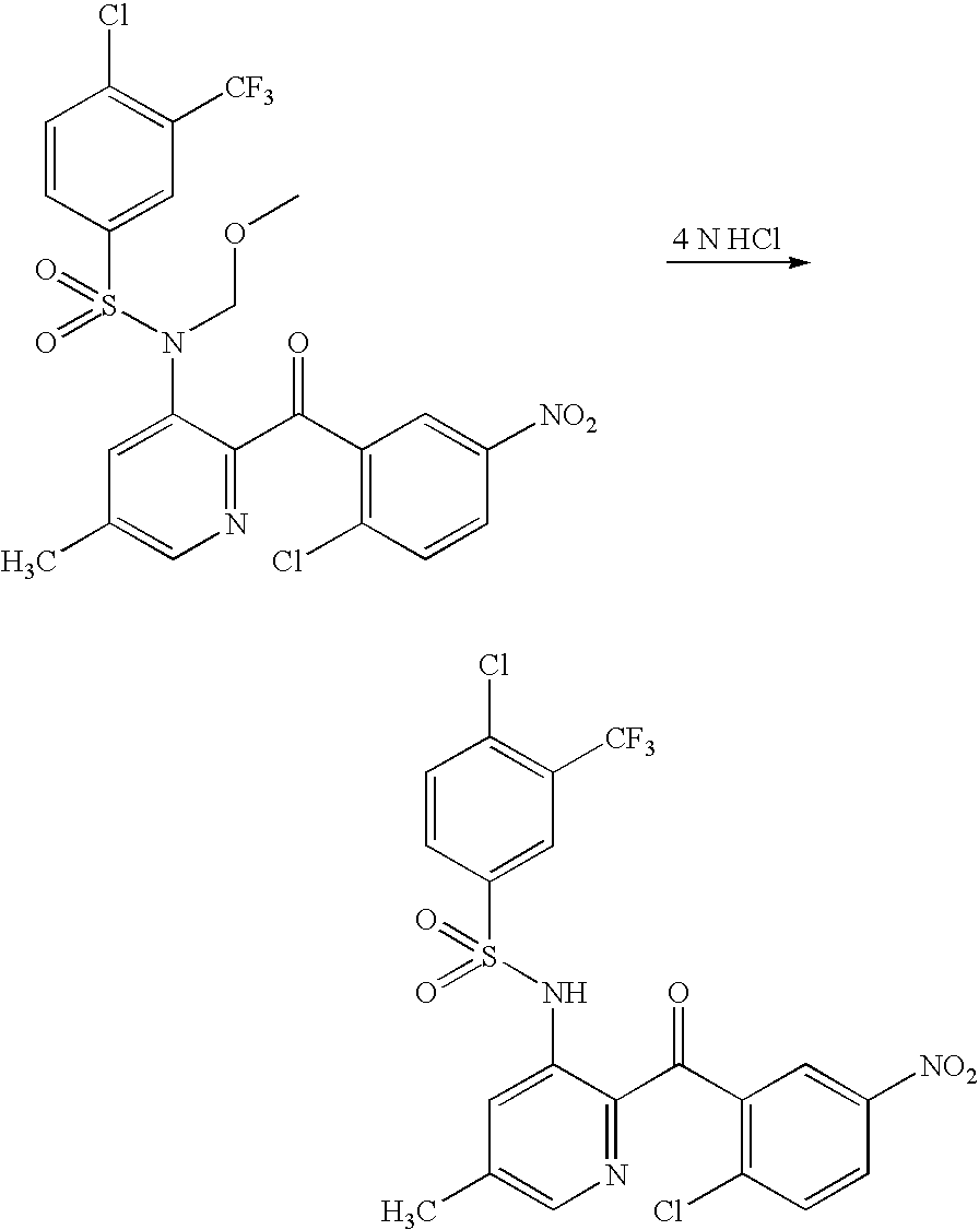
C1(C)=CN=C(C(C2=C(Cl)C=CC([NO2])=C2)=O)C(N(S(C2=CC([CF3])=C(Cl)C=C2)(=O)=O)COC)=C1.C1(C)=CN=C(C(C2=C(Cl)C=CC([NO2])=C2)=O)C(NS(C2=CC([CF3])=C(Cl)C=C2)(=O)=O)=C1
